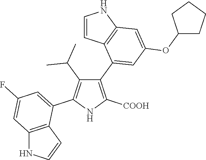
C1(C2=CC(OC3CCCC3)=CC3=C2C=CN3)=C([COOH])NC(C2=CC(F)=CC3=C2C=CN3)=C1C(C)C
